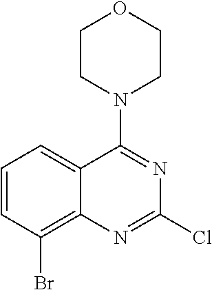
C1=CC(Br)=C2C(=C1)C(N1CCOCC1)=NC(Cl)=N2
